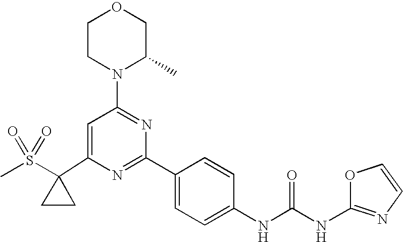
C1(C2(S(C)(=O)=O)CC2)=CC(N2C(C)COCC2)=NC(C2=CC=C(NC(=O)NC3=NC=CO3)C=C2)=N1
